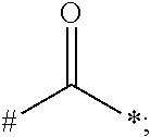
[#]C(*)=O
